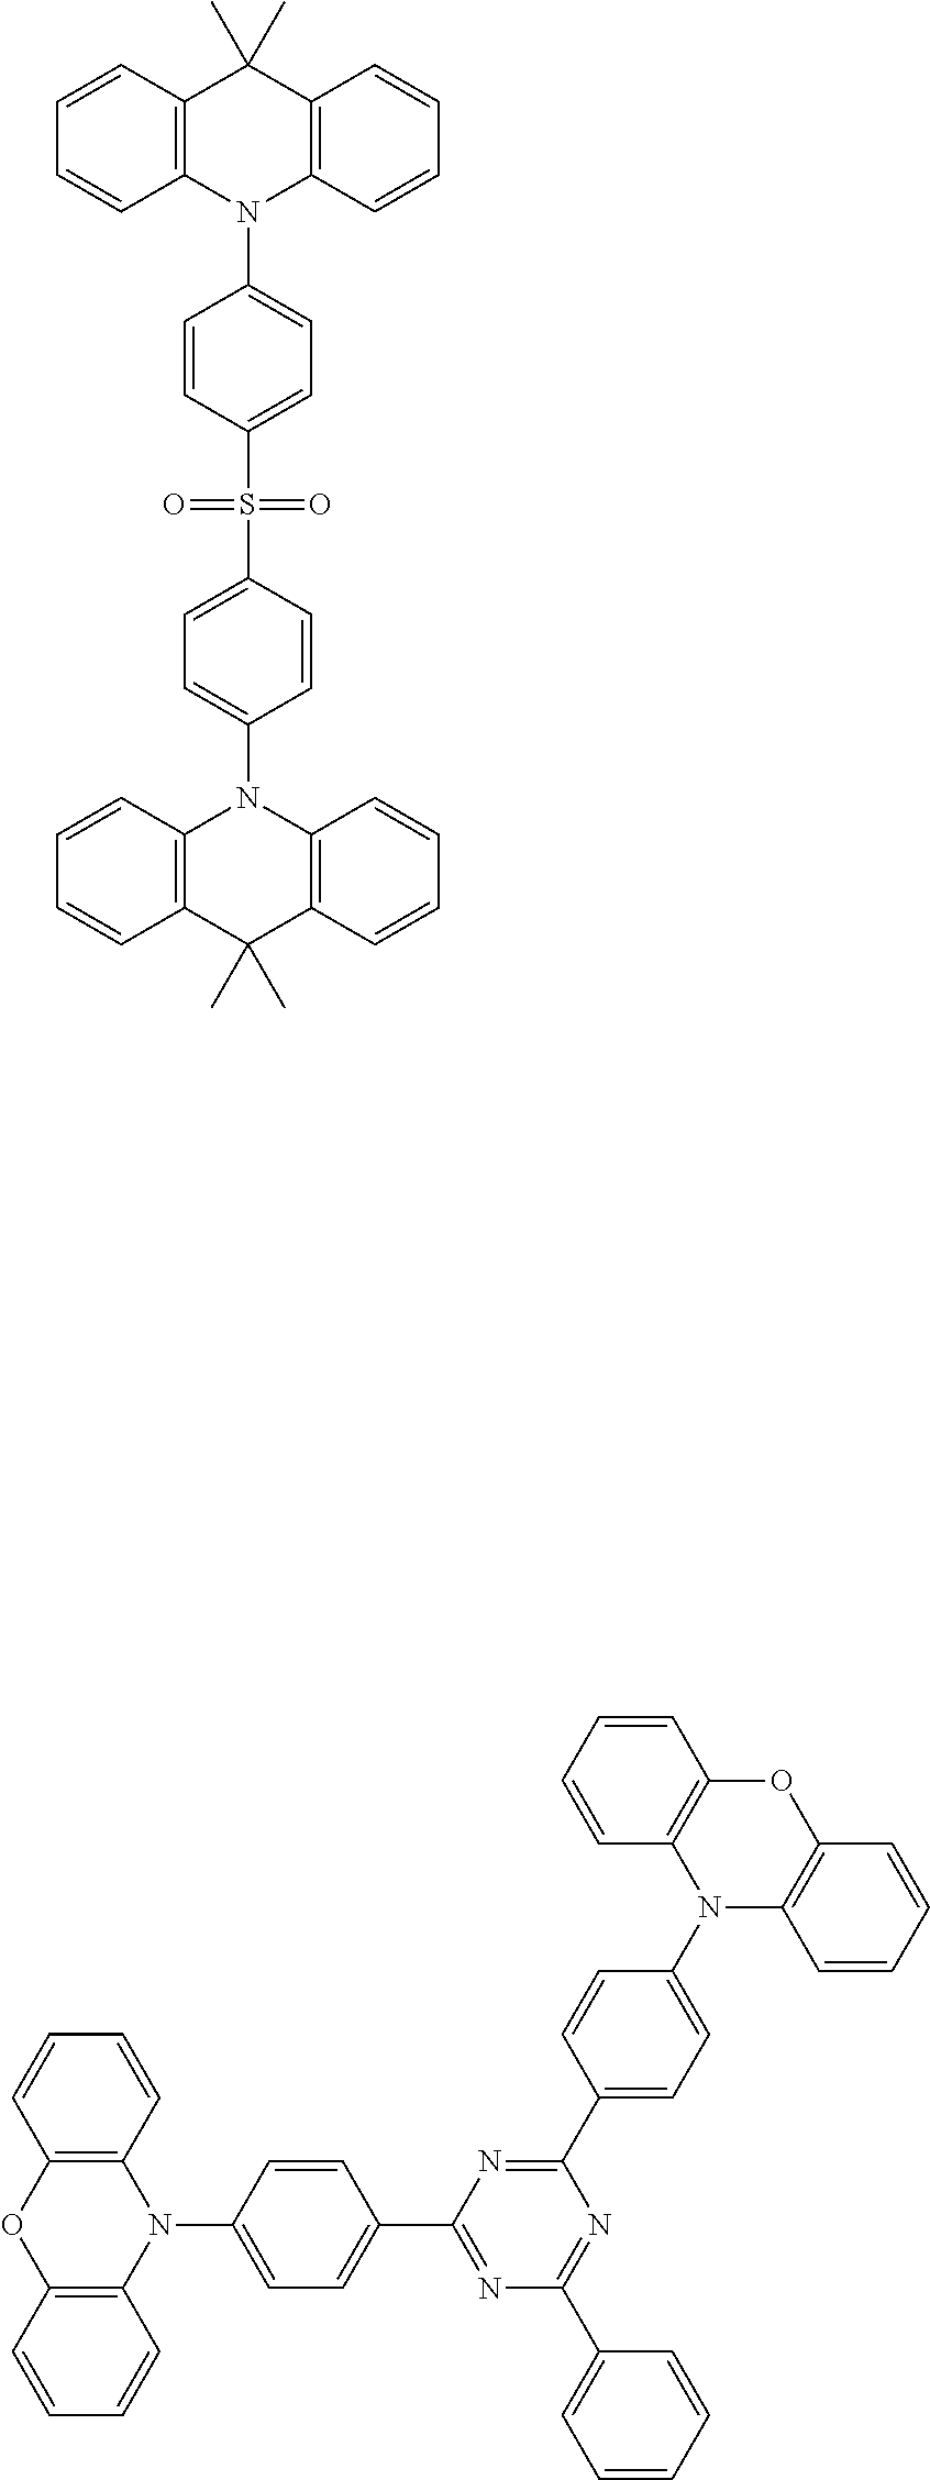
C12=C(N(C3=CC=C(C4=NC(C5=CC=CC=C5)=NC(C5=CC=C(N6C7=C(OC8=C6C=CC=C8)C=CC=C7)C=C5)=N4)C=C3)C3=C(O1)C=CC=C3)C=CC=C2.C12=C(C=CC=C1)C(C)(C)C1=C(N2C2=CC=C(S(C3=CC=C(N4C5=C(C(C)(C)C6=C4C=CC=C6)C=CC=C5)C=C3)(=O)=O)C=C2)C=CC=C1
